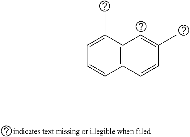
C12=C(C(C)=CC=C1)C=C(C)C=C2
